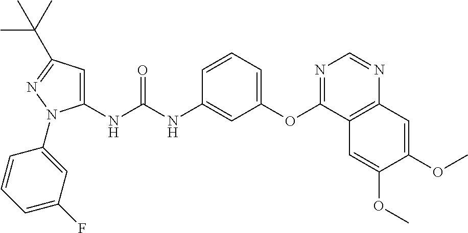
C1(NC(NC2=CC(OC3=NC=NC4=C3C=C(OC)C(OC)=C4)=CC=C2)=O)=CC(C(C)(C)C)=NN1C1=CC(F)=CC=C1
